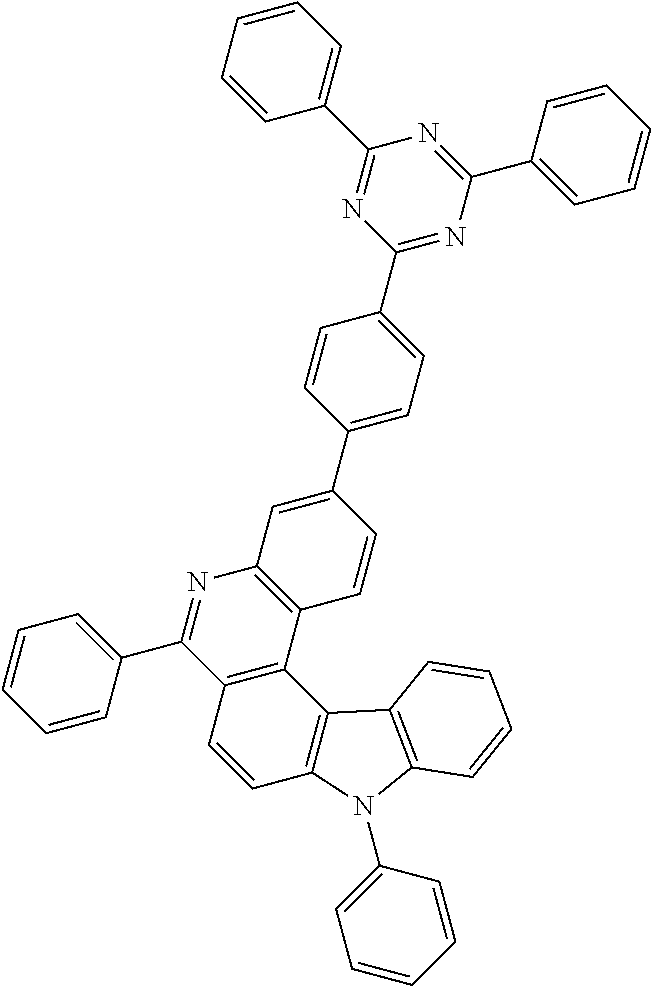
C1(C2=CC=C(C3=CC4=C(C=C3)C3=C(C(C5=CC=CC=C5)=N4)C=CC4=C3C3=C(N4C4=CC=CC=C4)C=CC=C3)C=C2)=NC(C2=CC=CC=C2)=NC(C2=CC=CC=C2)=N1
